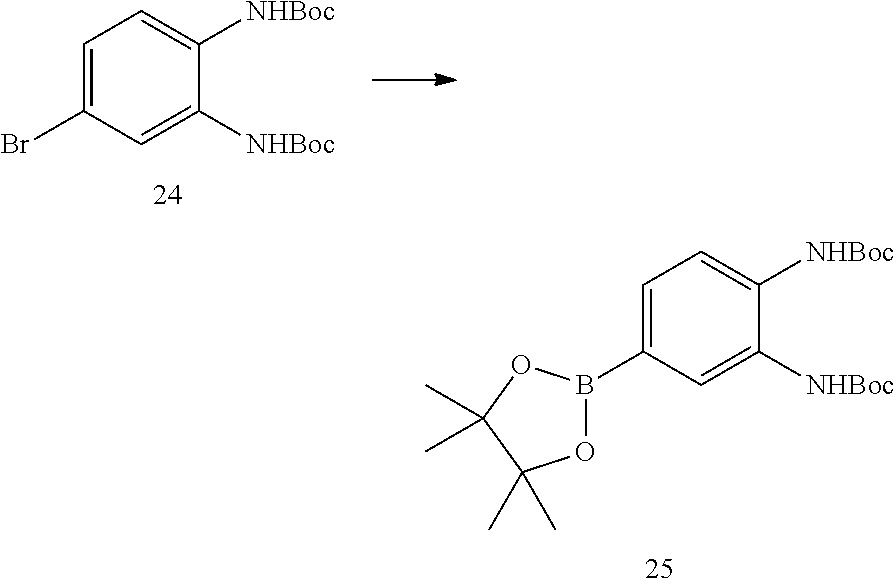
C1=C(B2OC(C)(C)C(C)(C)O2)C=C([NHBoc])C([NHBoc])=C1.C1=C(Br)C=C([NHBoc])C([NHBoc])=C1
